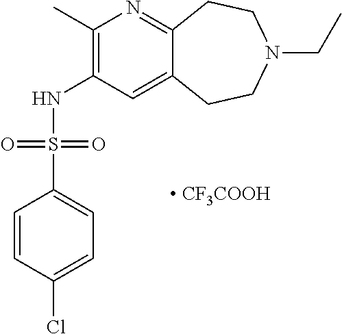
C1(C)=C(NS(C2=CC=C(Cl)C=C2)(=O)=O)C=C2C(=N1)CCN(CC)CC2.[ CF3COOH]
